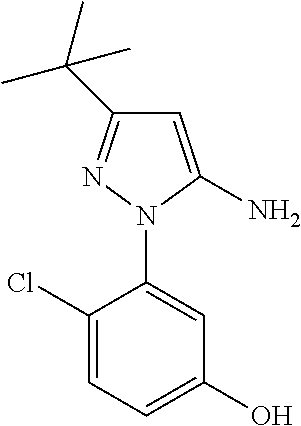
C1=C(N)N(C2=CC(O)=CC=C2Cl)N=C1C(C)(C)C
